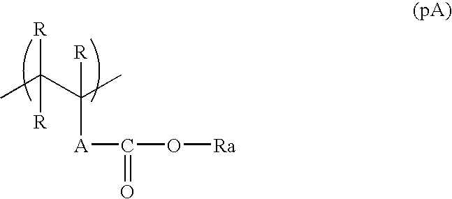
C([R])(C)([R])C(C)([R])[A]C(O[Ra])=O
